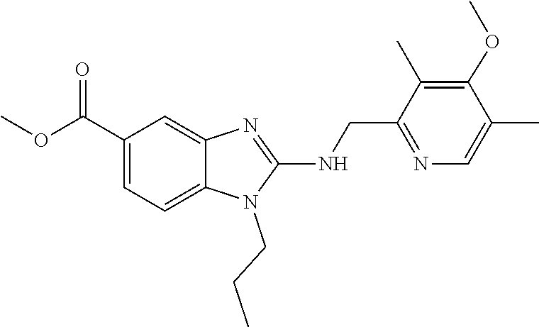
COC(=O)C1=CC=C2N(CCC)C(NCC3=NC=C(C)C(OC)=C3C)=NC2=C1
